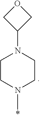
O1CC(N2CCN(C)CC2)C1
